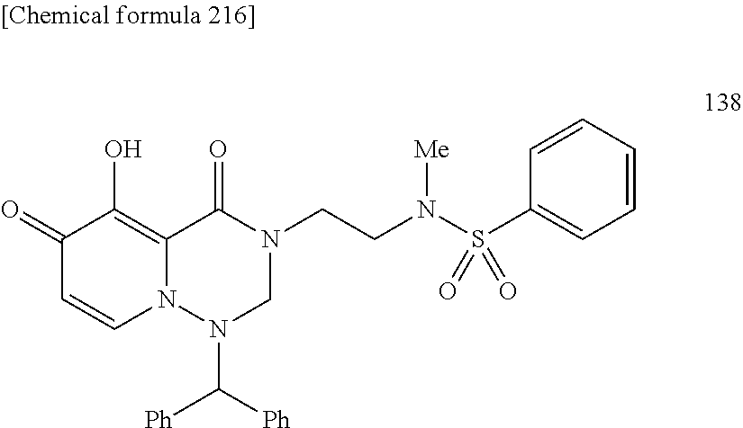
[Ph]C([Ph])N1N2C(=C(O)C(=O)C=C2)C(=O)N(CCN(S(C2=CC=CC=C2)(=O)=O)[Me])C1
